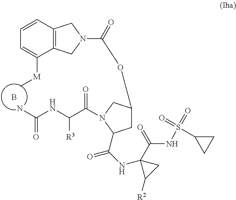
B.NC(NC(C(=O)N1CC(OC(N2CC3=C(C2)C=CC=C3[M]C)=O)CC1C(NC1(C(NS(=O)(C2CC2)=O)=O)C([R2])C1)=O)[R3])=O
